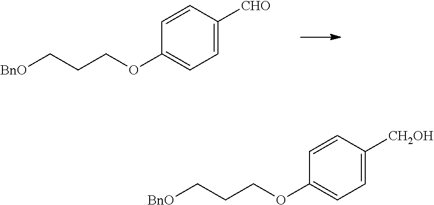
C1=C([CHO])C=CC(OCCC[BnO])=C1.C1=C([CH2OH])C=CC(OCCC[BnO])=C1
